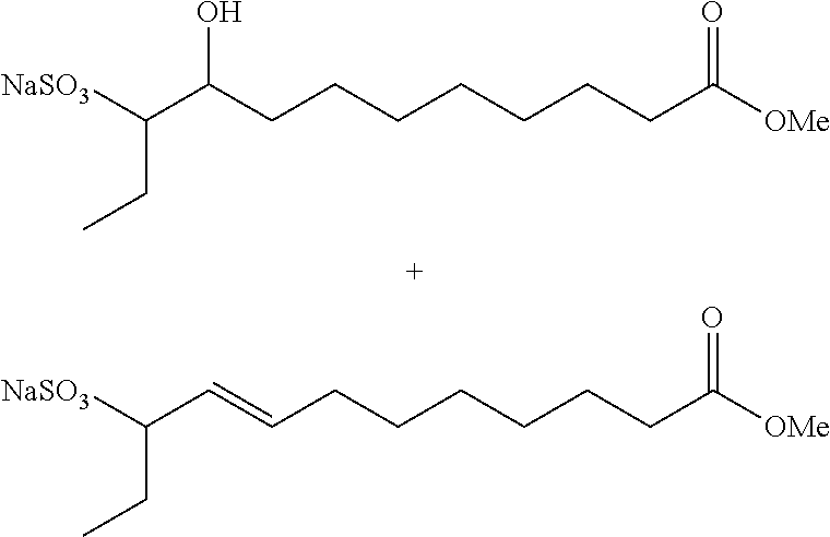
[NaSO3]C(C(CCCCCCCC([OMe])=O)O)CC.[NaSO3]C(C=CCCCCCCC([OMe])=O)CC
